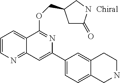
C1C(=O)NCC1COC1=NC(C2=CC=C3C(=C2)CCNC3)=CC2=NC=CC=C12
